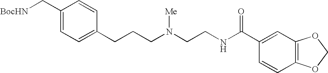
C1(C[BocHN])=CC=C(CCCN(CCNC(C2=CC3=C(C=C2)OCO3)=O)[Me])C=C1
